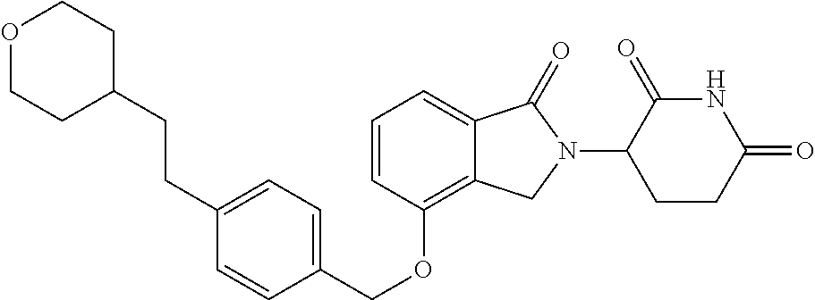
C(OC1=C2C(=CC=C1)C(=O)N(C1C(=O)NC(=O)CC1)C2)C1=CC=C(CCC2CCOCC2)C=C1
